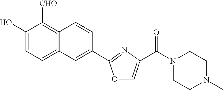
C1(O)=CC=C2C(=C1[CHO])C=CC(C1=NC(C(N3CCN(C)CC3)=O)=CO1)=C2
